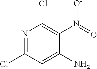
N1=C(Cl)C=C(N)C([N+](=O)[O-])=C1Cl
